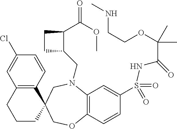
C12=C(C=CC(Cl)=C1)C1(CCC2)COC2=C(N(CC3C(C(=O)OC)CC3)C1)C=C(S(NC(=O)C(C)(OCCNC)C)(=O)=O)C=C2
